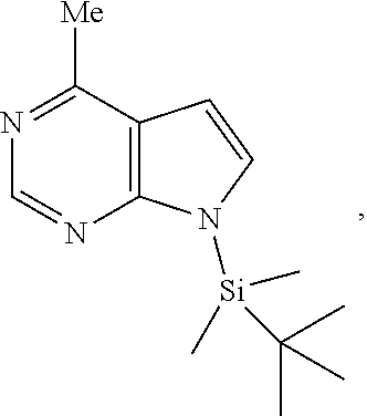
C1=NC2=C(C([Me])=N1)C=CN2[Si](C)(C)C(C)(C)C
